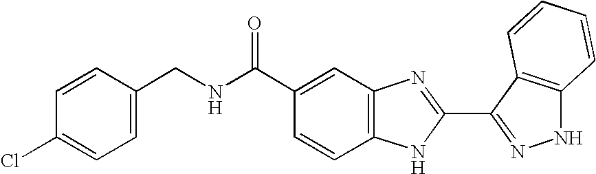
C1(C(NCC2=CC=C(Cl)C=C2)=O)=CC2=C(C=C1)NC(C1=NNC3=C1C=CC=C3)=N2
